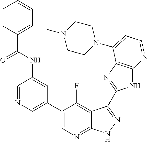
C1=NC=C(C2=CN=C3C(=C2F)C(C2=NC4=C(N2)N=CC=C4N2CCN(C)CC2)=NN3)C=C1NC(C1=CC=CC=C1)=O
